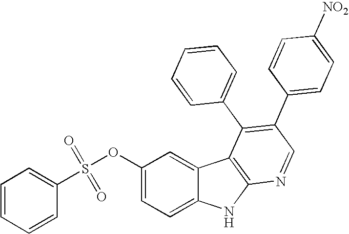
C1=CC=CC=C1S(OC1=CC=C2C(=C1)C1=C(N2)N=CC(C2=CC=C([NO2])C=C2)=C1C1=CC=CC=C1)(=O)=O
